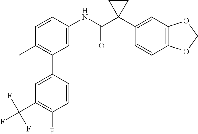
C1=C(NC(C2(C3=CC4=C(C=C3)OCO4)CC2)=O)C=CC(C)=C1C1=CC(C(F)(F)F)=C(F)C=C1
